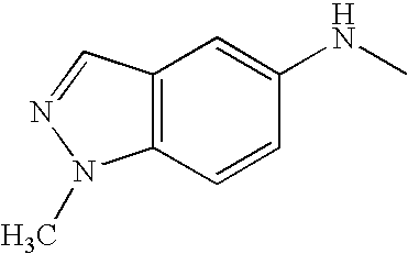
C12=C(C=CC(NC)=C1)N(C)N=C2
